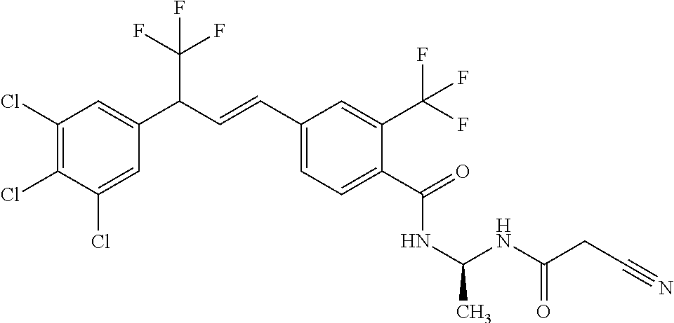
C1(Cl)=C(Cl)C(Cl)=CC(C(C=CC2=CC=C(C(=O)NC(C)NC(CC#N)=O)C(C(F)(F)F)=C2)C(F)(F)F)=C1
